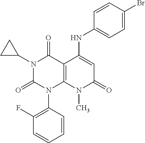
C1=CC(N2C3=C(C(=O)N(C4CC4)C2=O)C(NC2=CC=C(Br)C=C2)=CC(=O)N3C)=C(F)C=C1
